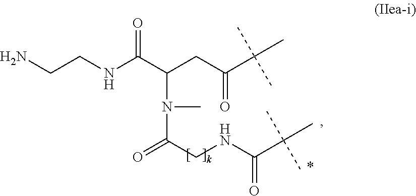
NCCNC(C(CC(C(C)(C)C)=O)N(C)C(CNC(C(C)(C)C)=O)=O)=O
